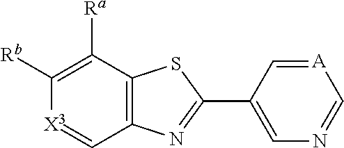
C1([Rb])=C([Ra])C2=C(C=[X3]1)N=C(C1=CN=C[A]=C1)S2
